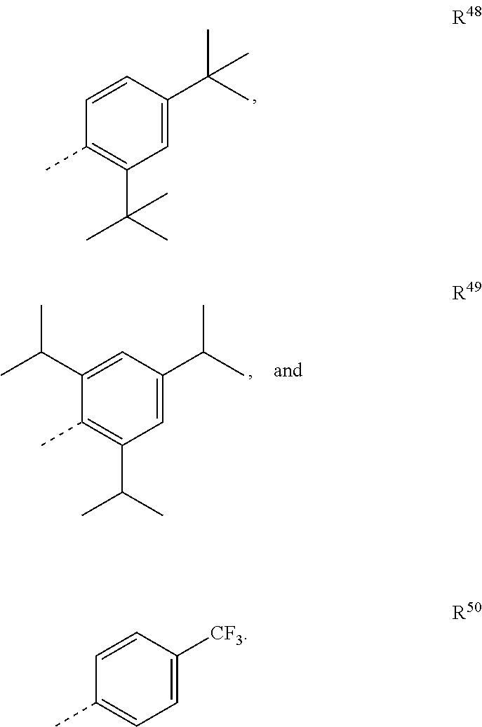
C1=CC(C)=C(C(C)(C)C)C=C1C(C)(C)C.C1=CC(C)=CC=C1[CF3].C1=C(C(C)C)C(C)=C(C(C)C)C=C1C(C)C
